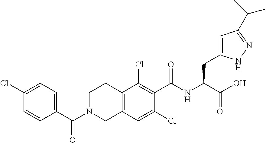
C12=C(C=C(Cl)C(C(NC(C(O)=O)CC3=CC(C(C)C)=NN3)=O)=C1Cl)CN(C(C1=CC=C(Cl)C=C1)=O)CC2
